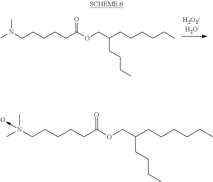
CN(CCCCCC(OCC(CCCC)CCCCCC)=O)C.CN(CCCCCC(OCC(CCCC)CCCCCC)=O)C.O
